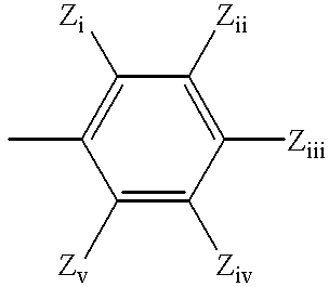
C1([Zi])=C(C)C([Zv])=C([Ziv])C([Ziii])=C1[Zii]
